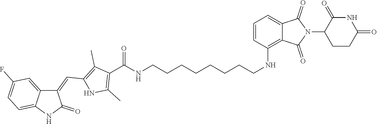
C1(=CC2=C(C)C(C(NCCCCCCCCNC3=C4C(=CC=C3)C(=O)N(C3C(=O)NC(=O)CC3)C4=O)=O)=C(C)N2)C2=CC(F)=CC=C2NC1=O
